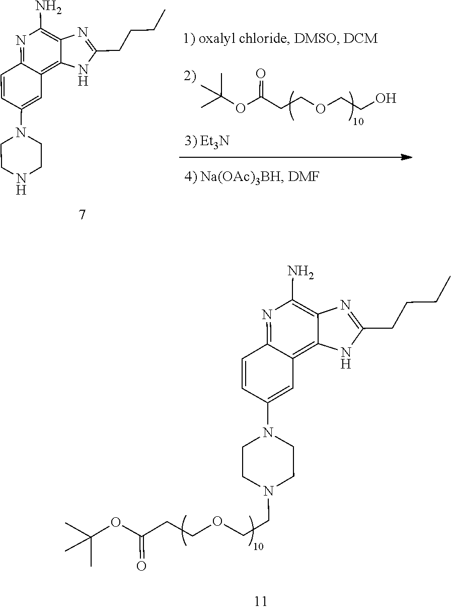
C(C1=NC2=C(N)N=C3C(=C2N1)C=C(N1CCNCC1)C=C3)CCC.C(COCCC(OC(C)(C)C)=O)O.C(C1=NC2=C(N)N=C3C(=C2N1)C=C(N1CCN(CCOCCC(OC(C)(C)C)=O)CC1)C=C3)CCC
